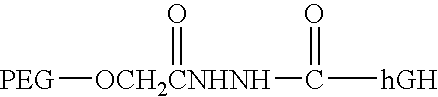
[OCH2CNHNH]([PEG])(C([hGH])=O)=O
